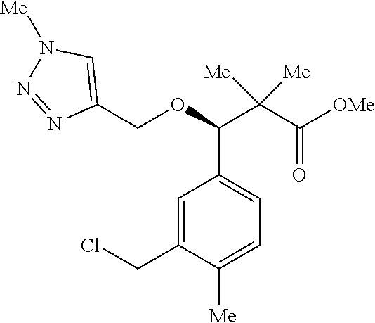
ClCC1=CC(C(OCC2=CN([Me])N=N2)C(C([OMe])=O)([Me])[Me])=CC=C1[Me]
